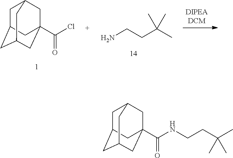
C1C2CC3CC(C(NCCC(C)(C)C)=O)(CC1C3)C2.C1C2CC3CC(C(Cl)=O)(CC1C3)C2.NCCC(C)(C)C
